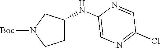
C1C(NC2=CN=C(Cl)C=N2)CN([Boc])C1
